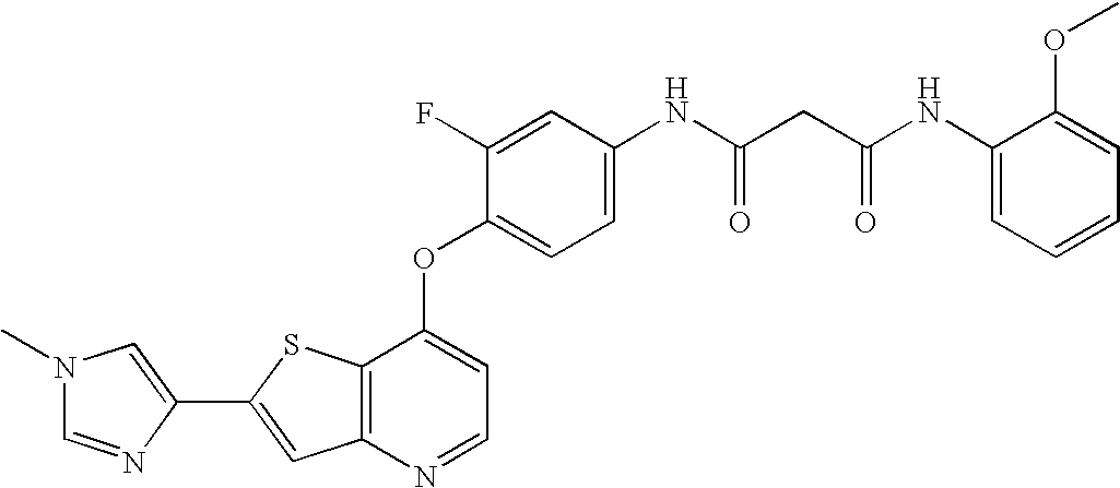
C12=C(SC(C3=CN(C)C=N3)=C1)C(OC1=CC=C(NC(CC(NC3=CC=CC=C3OC)=O)=O)C=C1F)=CC=N2
